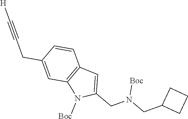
C1=C(CC#C[H])C=CC2=C1N([Boc])C(CN([Boc])CC1CCC1)=C2
